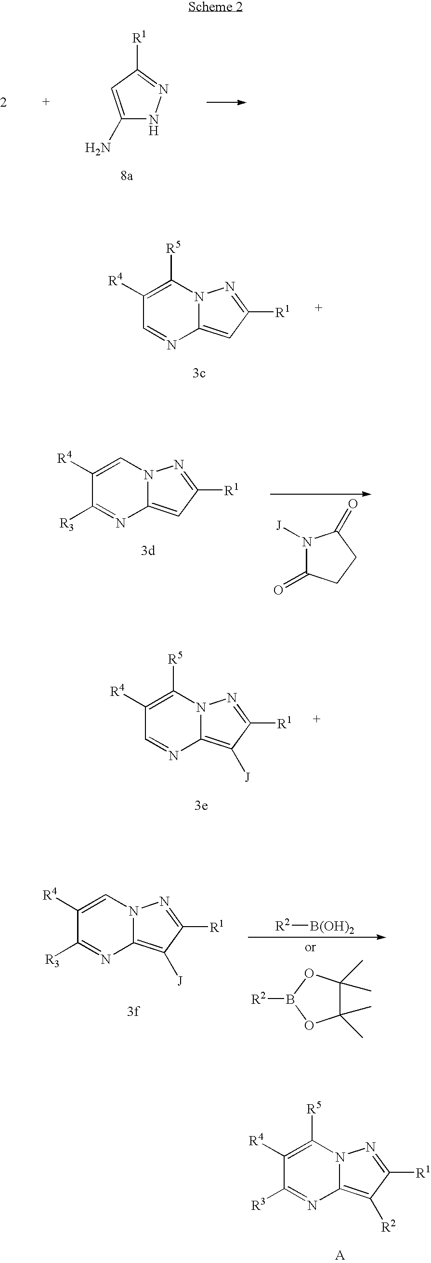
C1(N)=CC([R1])=NN1.C1([R4])=C([R5])N2C(=CC([R1])=N2)N=C1.C1([R4])=CN2C(=CC([R1])=N2)N=C1[R3].N1([J])C(=O)CCC1=O.C1([R4])=C([R5])N2C(=C([J])C([R1])=N2)N=C1.C1([R4])=CN2C(=C([J])C([R1])=N2)N=C1[R3].[R2][B(OH)2].C1(C)(C)C(C)(C)OB([R2])O1.C1([R4])=C([R5])N2C(=C([R2])C([R1])=N2)N=C1[R3]
